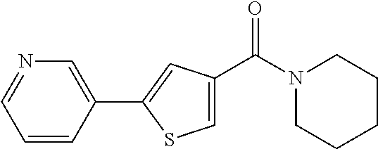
C1=CC(C2=CC(C(N3CCCCC3)=O)=CS2)=CN=C1
